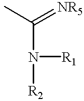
N([R1])([R2])C(C)=[NR5]
